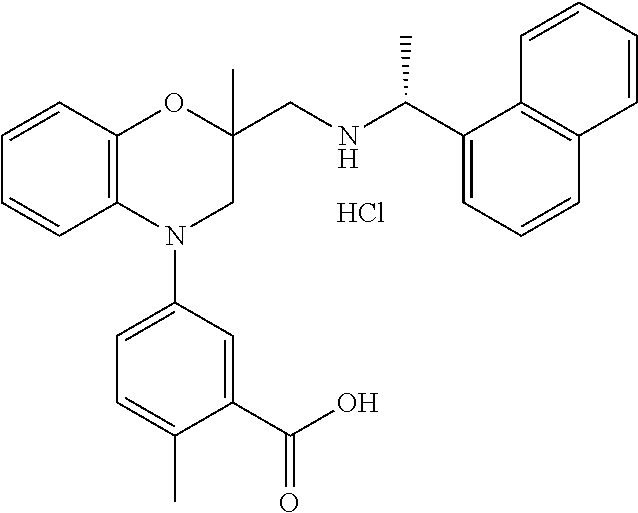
C12=C(OC(CNC(C3=CC=CC4=C3C=CC=C4)C)(C)CN1C1=CC=C(C)C(C(O)=O)=C1)C=CC=C2.Cl
